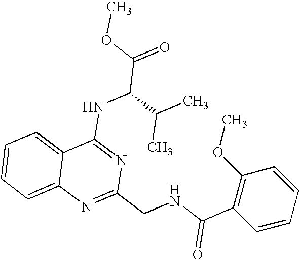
C12=CC=CC=C1N=C(CNC(C1=C(OC)C=CC=C1)=O)N=C2NC(C(=O)OC)C(C)C
